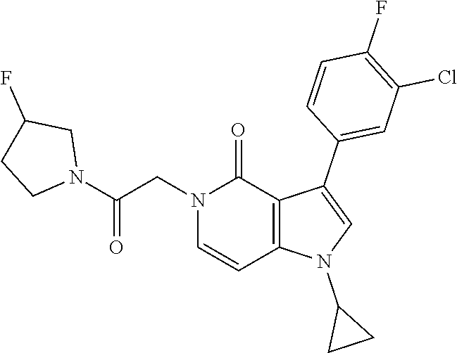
C1(F)=C(Cl)C=C(C2=CN(C3CC3)C3=C2C(=O)N(CC(N2CC(F)CC2)=O)C=C3)C=C1
